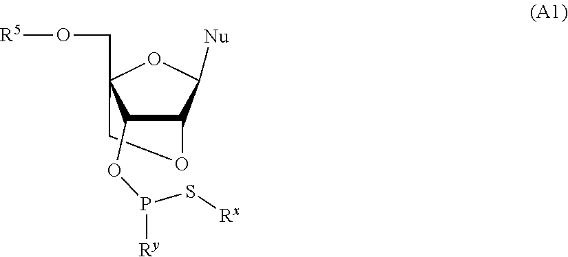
C12C([Nu])OC(CO[R5])(CO1)C2OP(S[Rx])[Ry]
